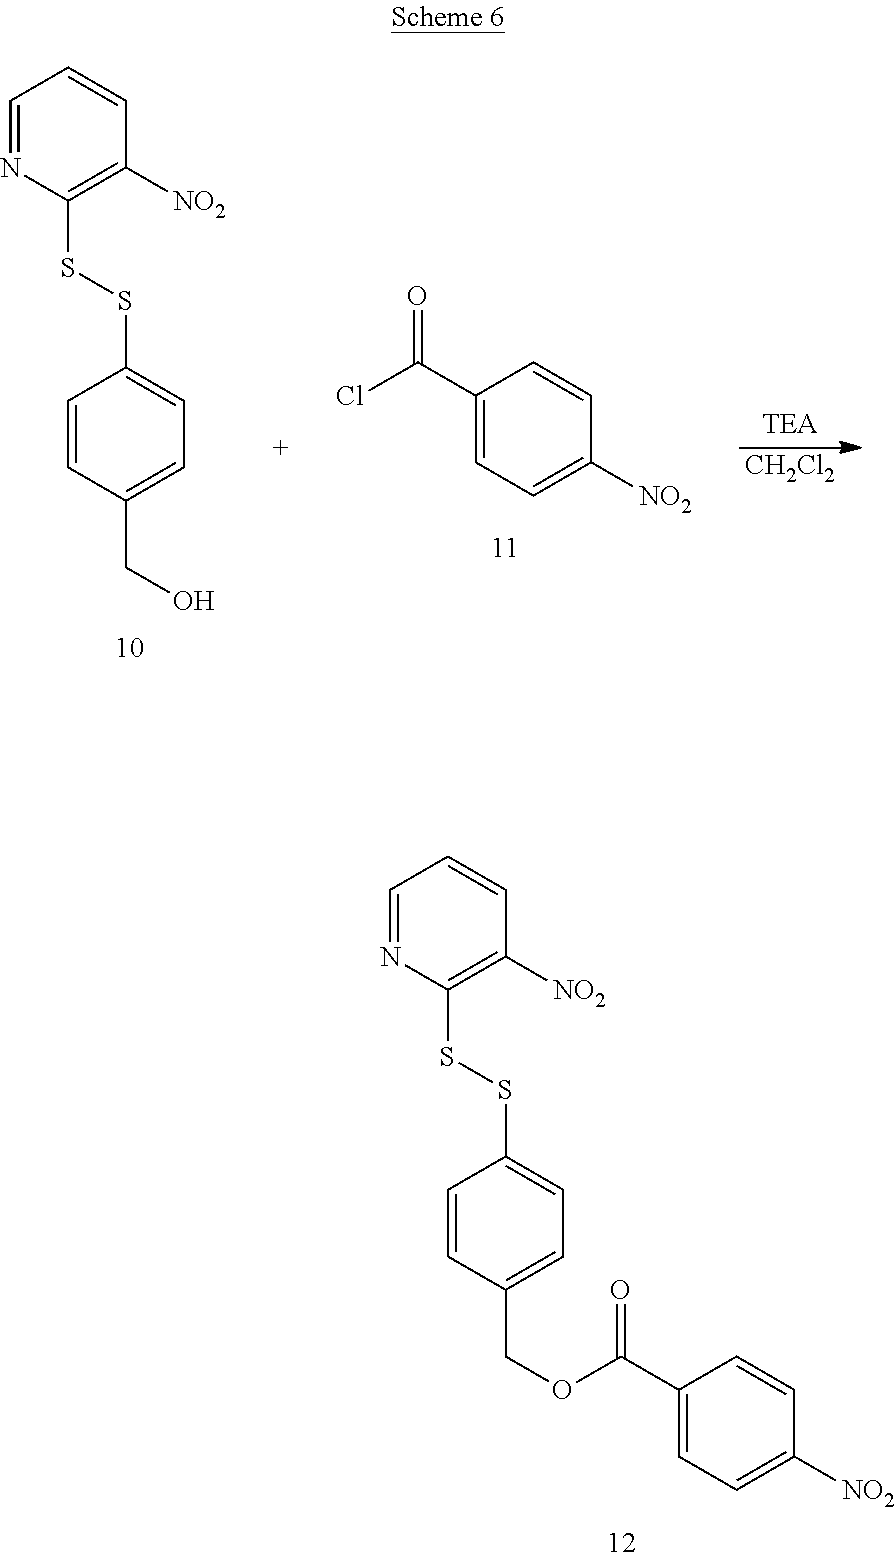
C1=NC(SSC2=CC=C(CO)C=C2)=C([NO2])C=C1.[CH2Cl2].C1(C(Cl)=O)=CC=C([NO2])C=C1.C1=NC(SSC2=CC=C(COC(C3=CC=C([NO2])C=C3)=O)C=C2)=C([NO2])C=C1
